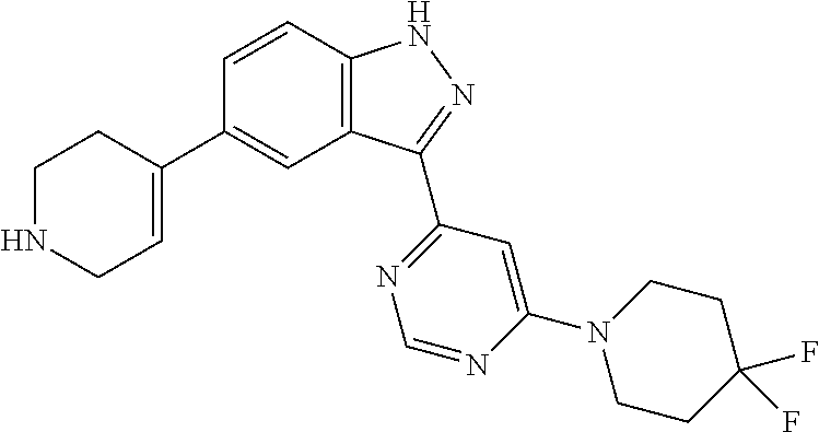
C1=CC2=C(C=C1C1=CCNCC1)C(C1=NC=NC(N3CCC(F)(F)CC3)=C1)=NN2
